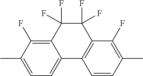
C12=C(F)C(C)=CC=C1C1=C(C(F)(F)C2(F)F)C(F)=C(C)C=C1
